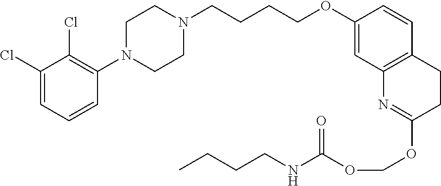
C1(Cl)=CC=CC(N2CCN(CCCCOC3=CC4=C(C=C3)CCC(OCOC(=O)NCCCC)=N4)CC2)=C1Cl
